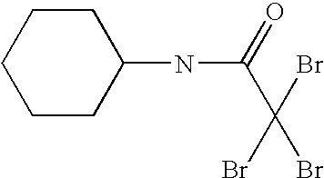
C1CC(NC(C(Br)(Br)Br)=O)CCC1
